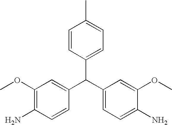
C1(C(C2=CC=C(N)C(OC)=C2)C2=CC(OC)=C(N)C=C2)=CC=C(C)C=C1
